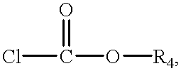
ClC(=O)O[R4]
